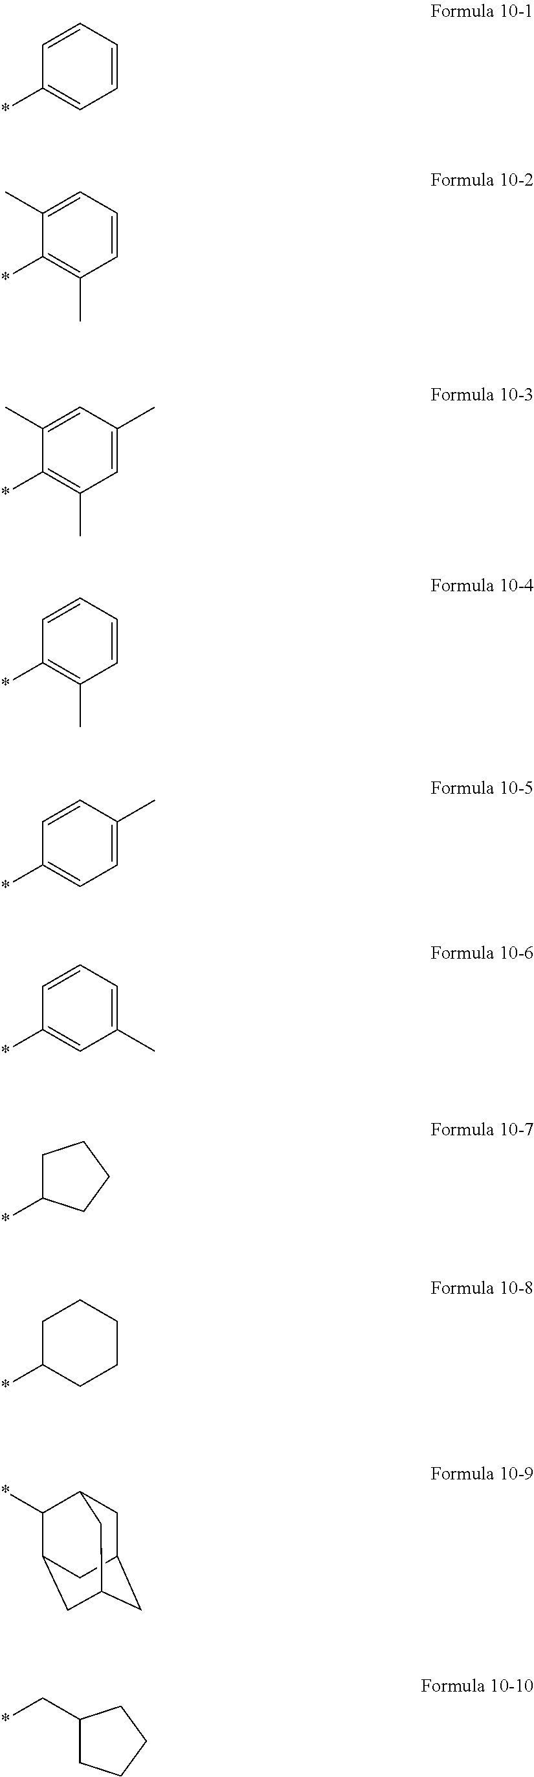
C1=CC=CC=C1*.C1(C)=CC=CC(C)=C1*.C1(C)=CC(C)=CC(C)=C1*.C1=CC=CC(C)=C1*.C1=CC(C)=CC=C1*.C1=CC=C(C)C=C1*.C1C(*)CCC1.C1C(*)CCCC1.*C1C2CC3CC(CC1C3)C2.*CC1CCCC1
